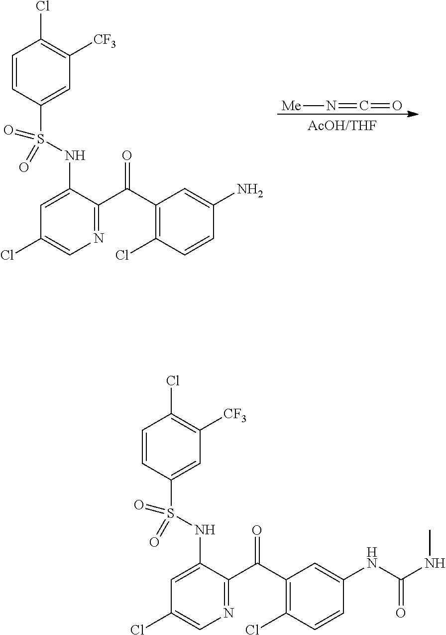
N(=C=O)[Me].C1=CC(S(NC2=CC(Cl)=CN=C2C(C2=C(Cl)C=CC(N)=C2)=O)(=O)=O)=CC([CF3])=C1Cl.C1=CC(S(NC2=CC(Cl)=CN=C2C(C2=C(Cl)C=CC(NC(NC)=O)=C2)=O)(=O)=O)=CC([CF3])=C1Cl
